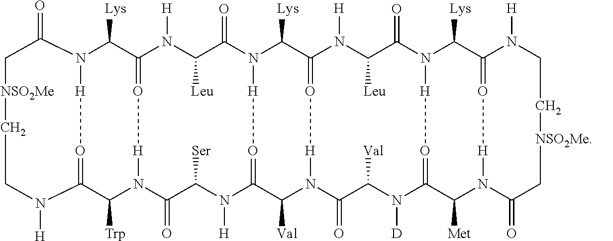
C1C(=O)N2C([Lys])C3=O[H]N(C([Trp])C(=O[H]2)N([H])CC[NSO2Me]1)C(=O)C([Ser])N([H])C1=O[H]N(C(=O)C([Leu])N3[H])C([Lys])C2=O[H]N(C1[Val])C(=O)C([Val])N([D])C1=O[H]N(C(=O)C([Leu])N2[H])C([Lys])C2=O[H]N(C1[Met])C(=O)C[NSO2Me]CCN2[H]
